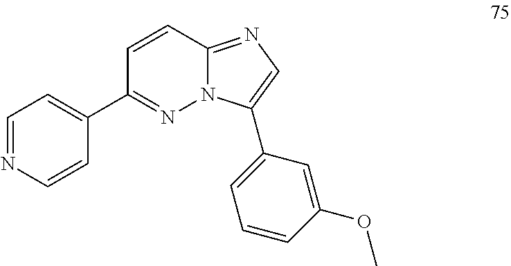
C1(C2=NN3C(=NC=C3C3=CC=CC(OC)=C3)C=C2)=CC=NC=C1
